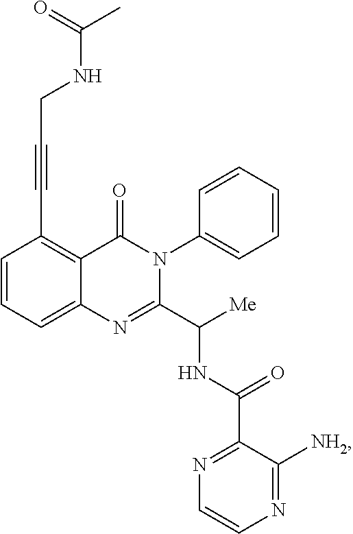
C1(C#CCNC(C)=O)=C2C(=CC=C1)N=C(C([Me])NC(C1=NC=CN=C1[NH2])=O)N(C1=CC=CC=C1)C2=O
